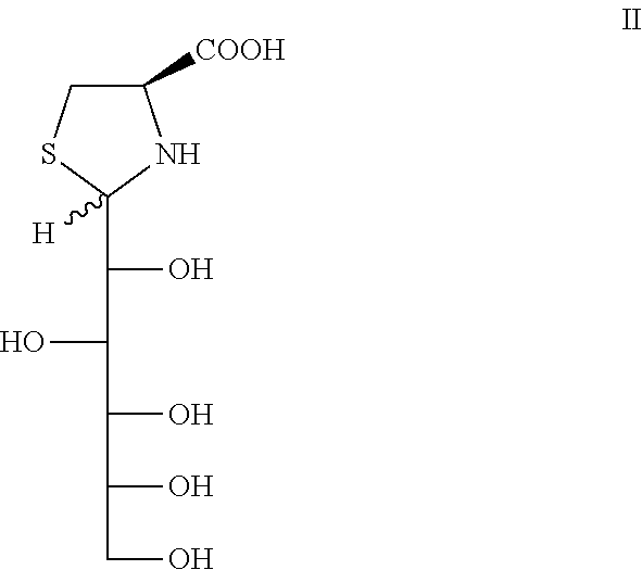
C1([COOH])CSC(C(O)C(C(O)C(O)CO)O)([H])N1
